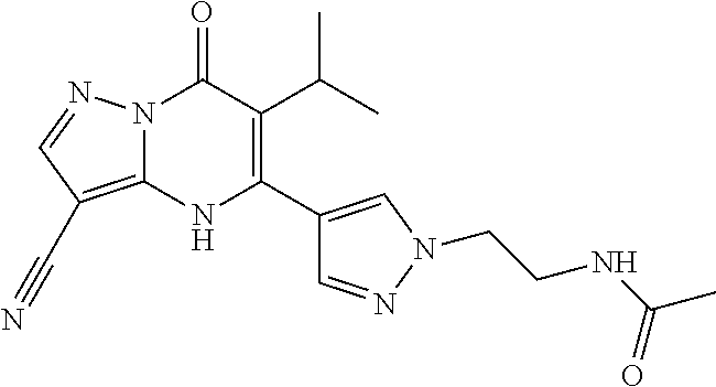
N12C(=C(C#N)C=N1)NC(C1=CN(CCNC(C)=O)N=C1)=C(C(C)C)C2=O
